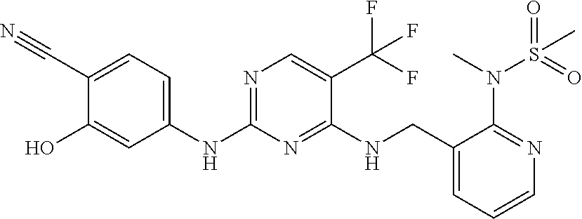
N(C1=NC=C(C(F)(F)F)C(NCC2=CC=CN=C2N(S(C)(=O)=O)C)=N1)C1=CC=C(C#N)C(O)=C1
